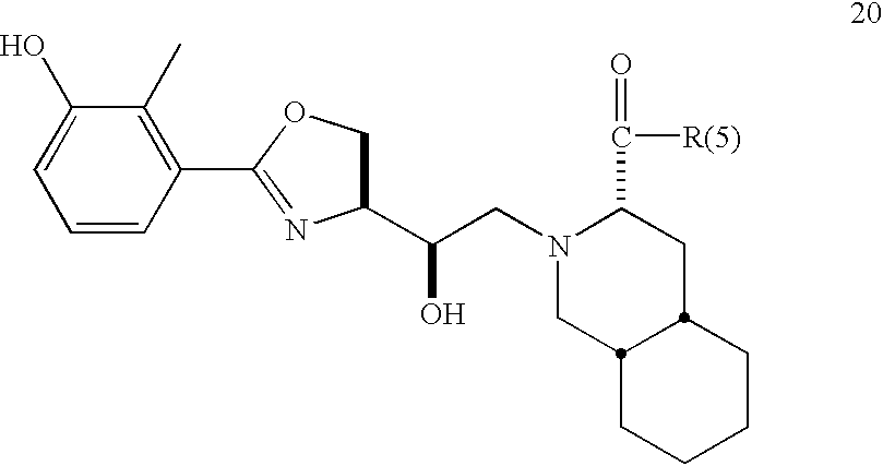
C(O)(CN1CC2C(CC1C([R(5)])=O)CCCC2)C1COC(C2=C(C)C(O)=CC=C2)=N1
